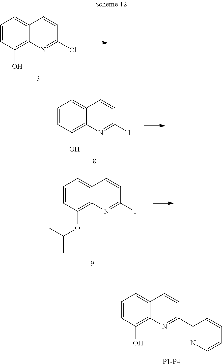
C1=CC(O)=C2C(=C1)C=CC(Cl)=N2.C1=CC(O)=C2C(=C1)C=CC(I)=N2.C1=CC(OC(C)C)=C2C(=C1)C=CC(I)=N2.C1=CC(O)=C2C(=C1)C=CC(C1=NC=CC=C1)=N2.[P1-P4]
